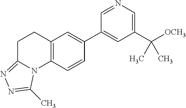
C1(C([OCH3])(C)C)=CN=CC(C2=CC3=C(C=C2)N2C(=NN=C2C)CC3)=C1
